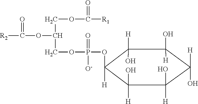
[R2]C(=O)OC(COC([R1])=O)COP(=O)([O-])OC1([H])C([H])(O)C(O)([H])C([H])(O)C(O)([H])C1([H])O
